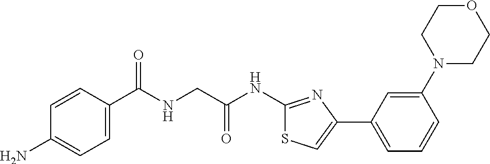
C1=CC(C(NCC(NC2=NC(C3=CC=CC(N4CCOCC4)=C3)=CS2)=O)=O)=CC=C1N
